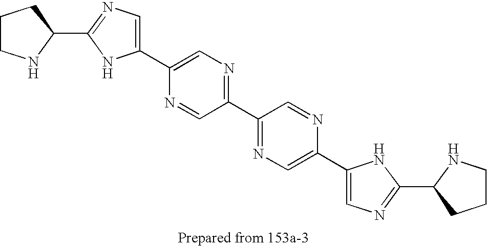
C1CNC(C2=NC=C(C3=CN=C(C4=NC=C(C5=CN=C(C6NCCC6)N5)N=C4)C=N3)N2)C1
